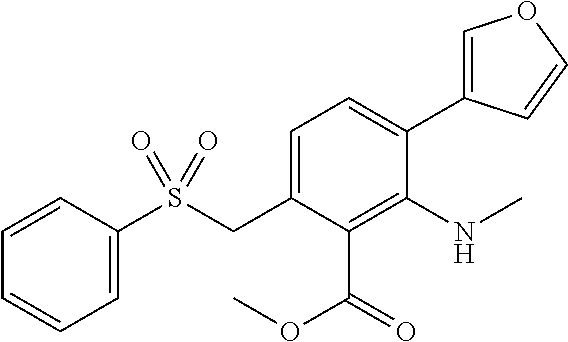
C1=C(CS(C2=CC=CC=C2)(=O)=O)C(C(OC)=O)=C(NC)C(C2=COC=C2)=C1
